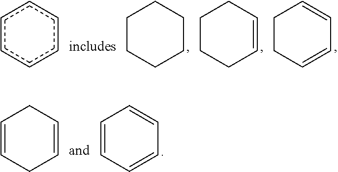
c1ccccc1.C1CCCCC1.C1CCC=CC1.C1CC=CC=C1.C1=CC=CC=C1.C1=CCC=CC1
